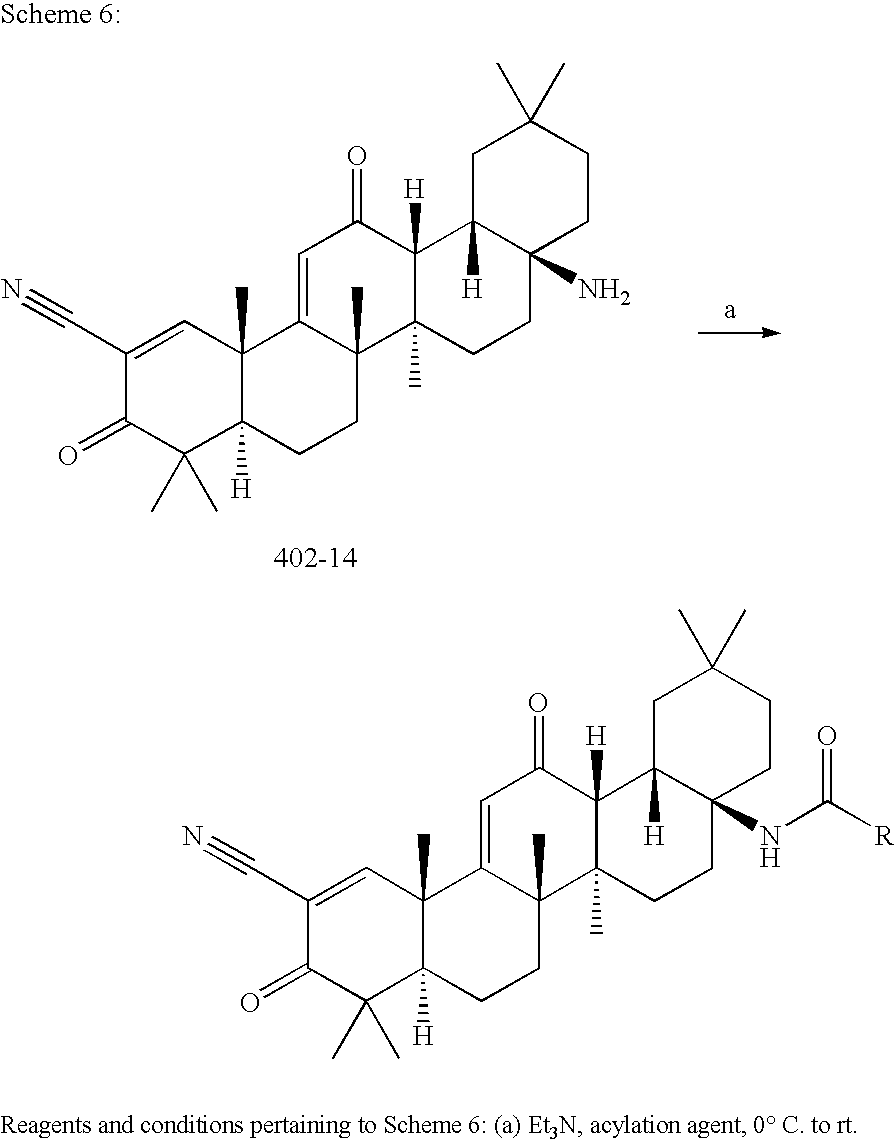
C1(C#N)=CC2(C)C([H])(C(C)(C)C1=O)CCC1(C)C2=CC(=O)C2([H])C1(C)CCC1(N)C2([H])CC(C)(C)CC1.C1(C#N)=CC2(C)C([H])(C(C)(C)C1=O)CCC1(C)C2=CC(=O)C2([H])C1(C)CCC1(NC([R])=O)C2([H])CC(C)(C)CC1
